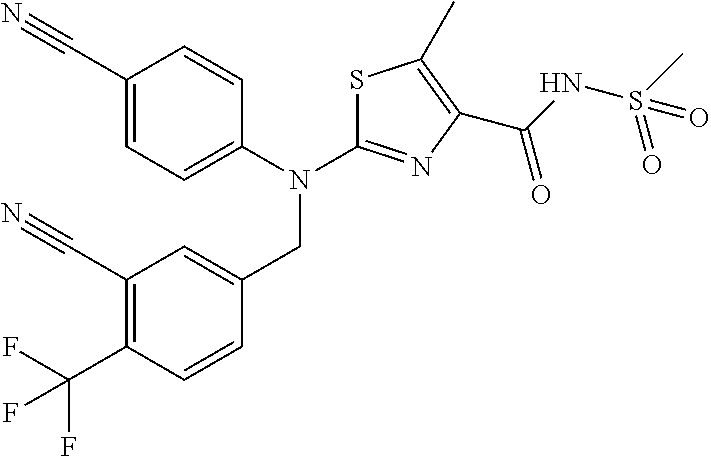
C1(C#N)=CC=C(N(C2=NC(C(NS(C)(=O)=O)=O)=C(C)S2)CC2=CC(C#N)=C(C(F)(F)F)C=C2)C=C1
